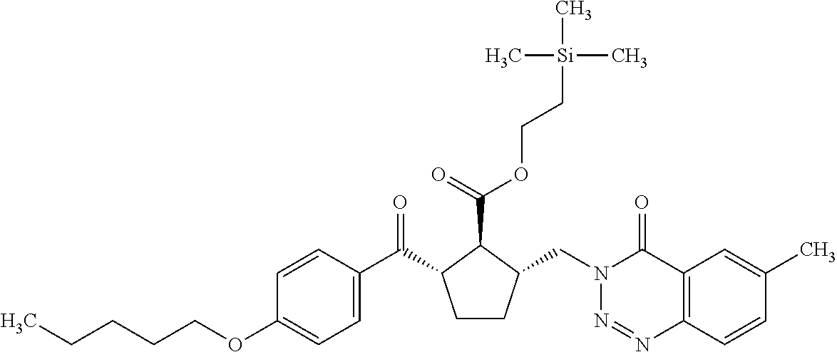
C(CCCOC1=CC=C(C(=O)C2CCC(CN3N=NC4=C(C3=O)C=C(C)C=C4)C2C(OCC[Si](C)(C)C)=O)C=C1)C
